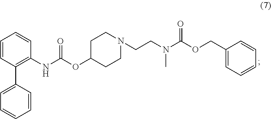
C1=CC(C2=CC=CC=C2)=C(NC(OC2CCN(CCN(C(OCC3=CC=CC=C3)=O)C)CC2)=O)C=C1
